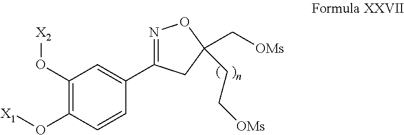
C1(C2=NOC(C[OMs])(CC[OMs])C2)=CC(O[X2])=C(O[X1])C=C1
